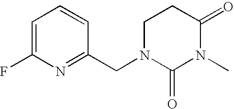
C1=C(F)N=C(CN2C(=O)N(C)C(=O)CC2)C=C1
